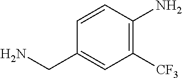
C1([CF3])=C(N)C=CC(CN)=C1
